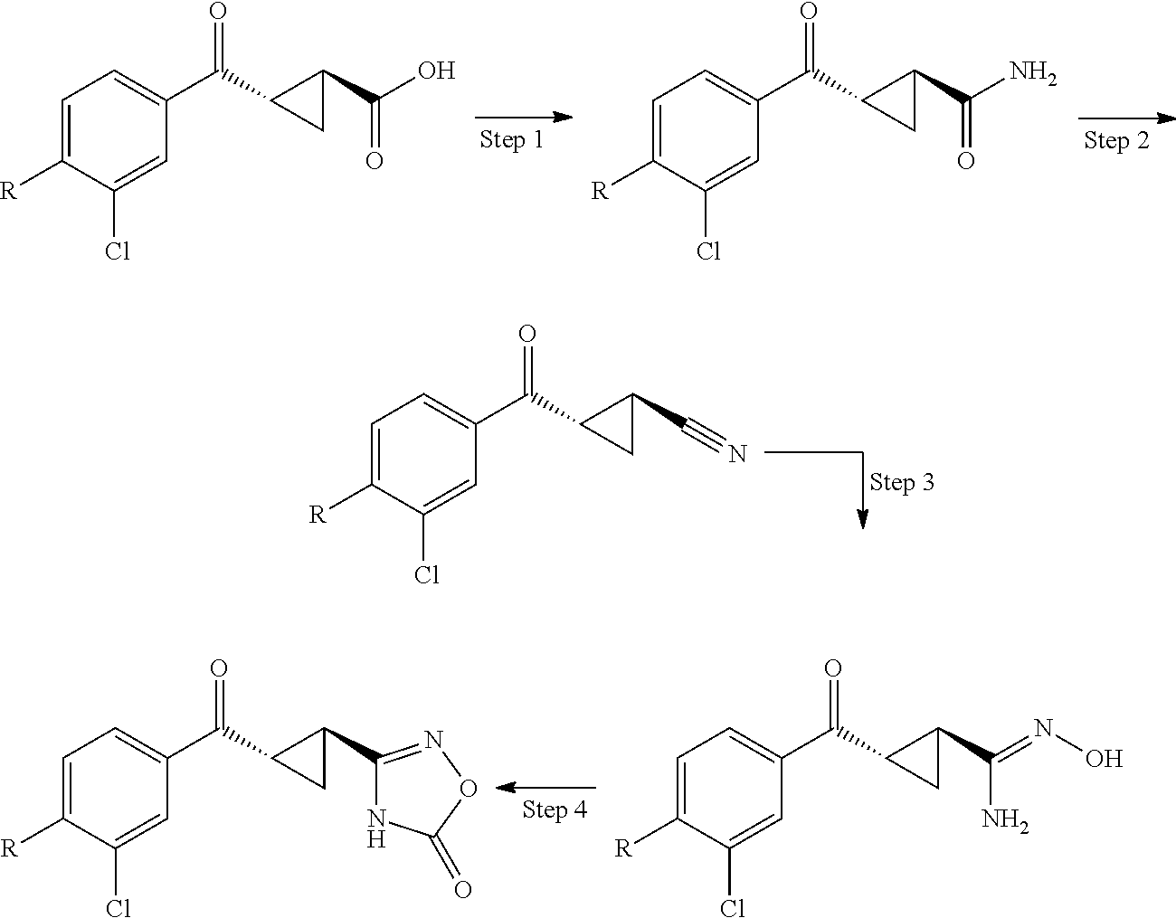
O=C(C1C(C(O)=O)C1)C1=CC=C([R])C(Cl)=C1.O=C(C1C(C(N)=O)C1)C1=CC=C([R])C(Cl)=C1.O=C(C1C(C#N)C1)C1=CC=C([R])C(Cl)=C1.O=C(C1C(C(=NO)N)C1)C1=CC=C([R])C(Cl)=C1.O=C(C1C(C2=NOC(=O)N2)C1)C1=CC=C([R])C(Cl)=C1
